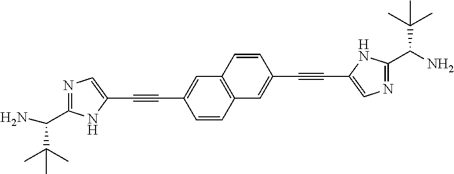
N1=C(C(N)C(C)(C)C)NC(C#CC2=CC3=C(C=C2)C=C(C#CC2=CN=C(C(N)C(C)(C)C)N2)C=C3)=C1
